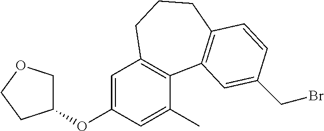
C1=C(OC2COCC2)C=C(C)C2=C1CCCC1=C2C=C(CBr)C=C1
